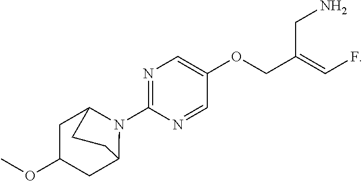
N1(C2=NC=C(OCC(=CF)CN)C=N2)C2CC(OC)CC1CC2
